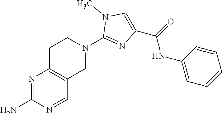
N1=C(N)N=CC2=C1CCN(C1=NC(C(=O)NC3=CC=CC=C3)=CN1C)C2
